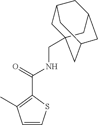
C1=CSC(C(NCC23CC4CC(CC(C2)C4)C3)=O)=C1C
